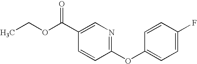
CCOC(C1=CN=C(OC2=CC=C(F)C=C2)C=C1)=O
